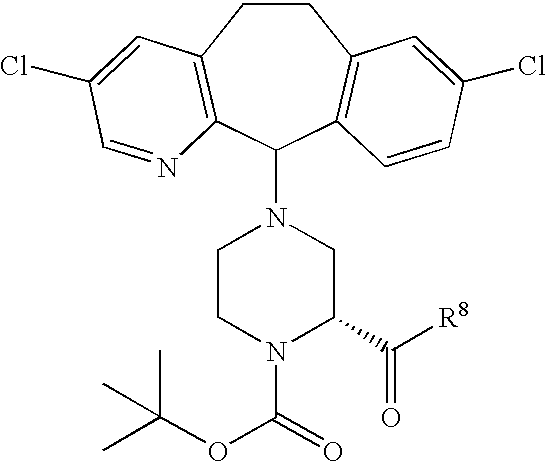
C1CC2=C(C(N3CCN(C(=O)OC(C)(C)C)C(C([R8])=O)C3)C3=C1C=C(Cl)C=C3)N=CC(Cl)=C2
